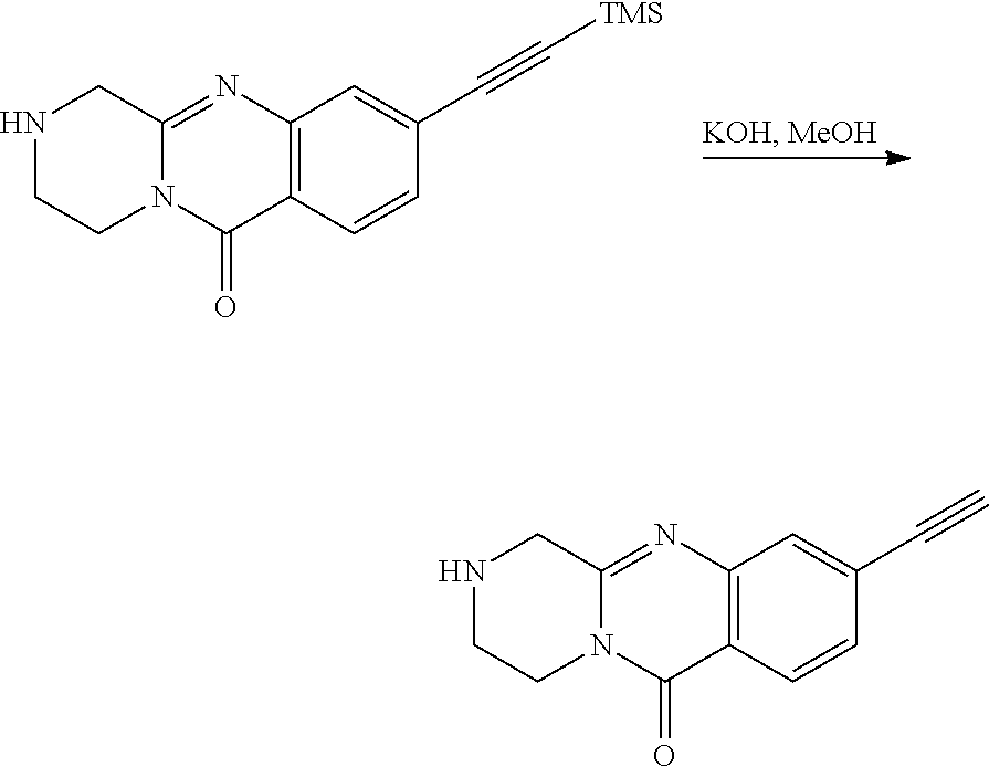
N1CCN2C(=NC3=C(C2=O)C=CC(C#C[TMS])=C3)C1.N1CCN2C(=NC3=C(C2=O)C=CC(C#C)=C3)C1
